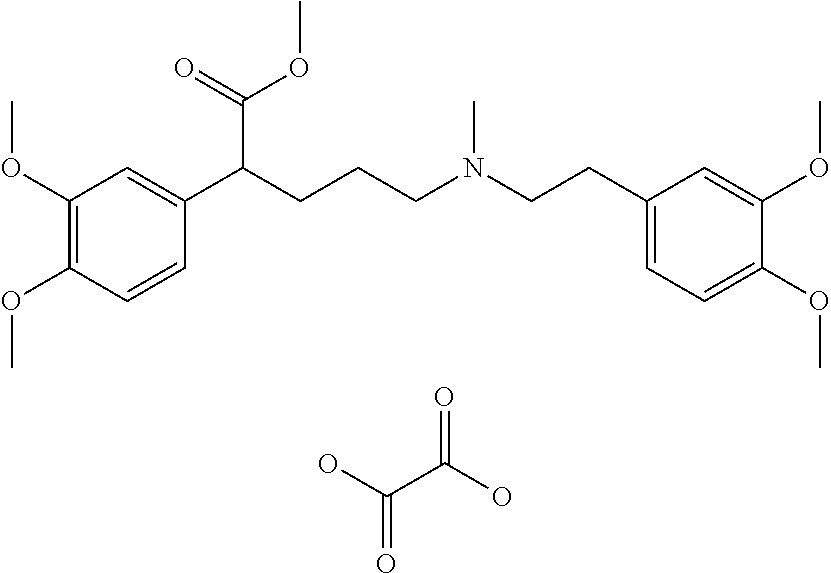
C1(OC)=C(OC)C=CC(C(CCCN(CCC2=CC=C(OC)C(OC)=C2)C)C(=O)OC)=C1.OC(C(O)=O)=O
